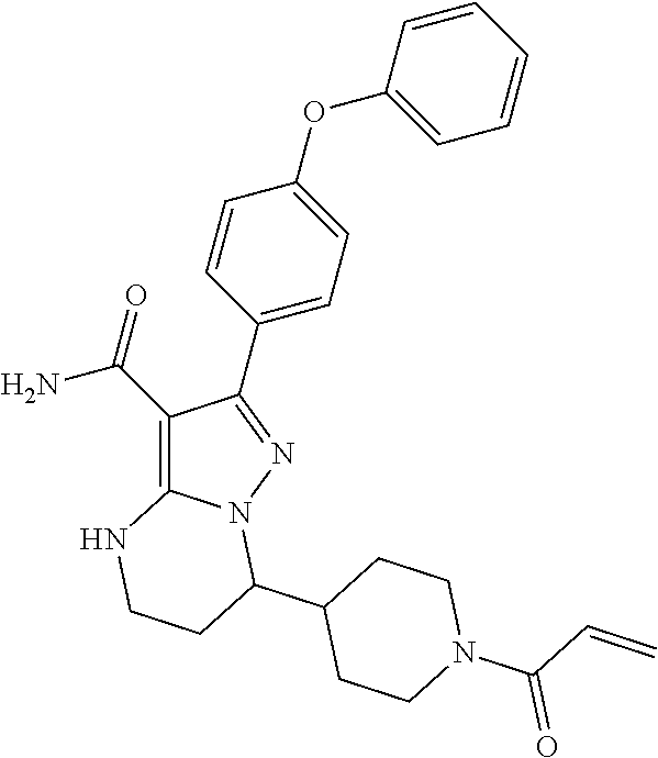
C1(C(=O)N)=C2N(N=C1C1=CC=C(OC3=CC=CC=C3)C=C1)C(C1CCN(C(C=C)=O)CC1)CCN2
